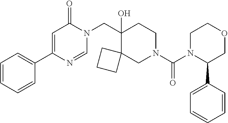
C1=CC=CC(C2=CC(=O)N(CC3(O)CCN(C(=O)N4C(C5=CC=CC=C5)COCC4)CC34CCC4)C=N2)=C1
